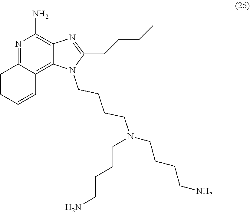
N1=C2C(=C3C(=C1N)N=C(CCCC)N3CCCCN(CCCCN)CCCCN)C=CC=C2
